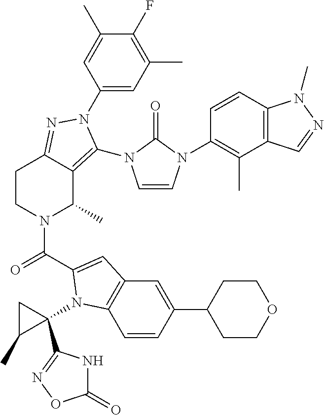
C1(N2C(N3C=CN(C4=C(C)C5=C(C=C4)N(C)N=C5)C3=O)=C3C(C)N(C(=O)C4=CC5=C(N4C4(C6=NOC(=O)N6)CC4C)C=CC(C4CCOCC4)=C5)CCC3=N2)=CC(C)=C(F)C(C)=C1
